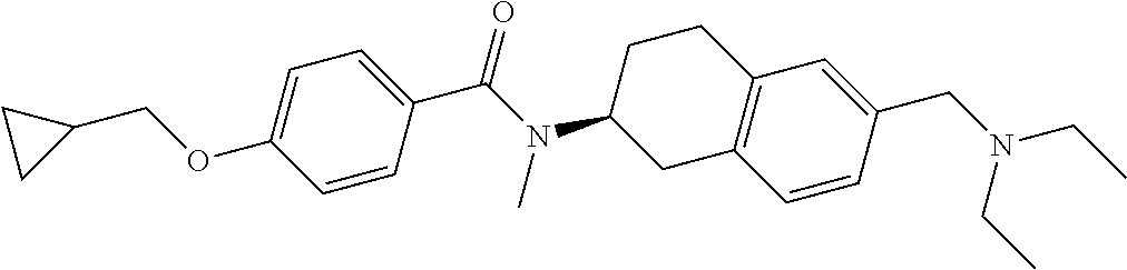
C1=C(OCC2CC2)C=CC(C(N(C2CC3=C(CC2)C=C(CN(CC)CC)C=C3)C)=O)=C1
